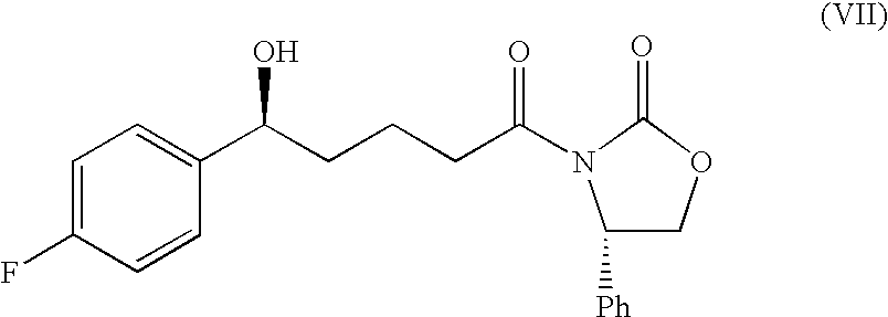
C(CC(C1=CC=C(F)C=C1)O)CC(=O)N1C([Ph])COC1=O
